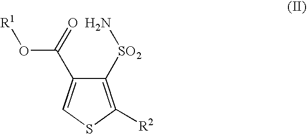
C1([SO2]N)=C([R2])SC=C1C(=O)O[R1]
